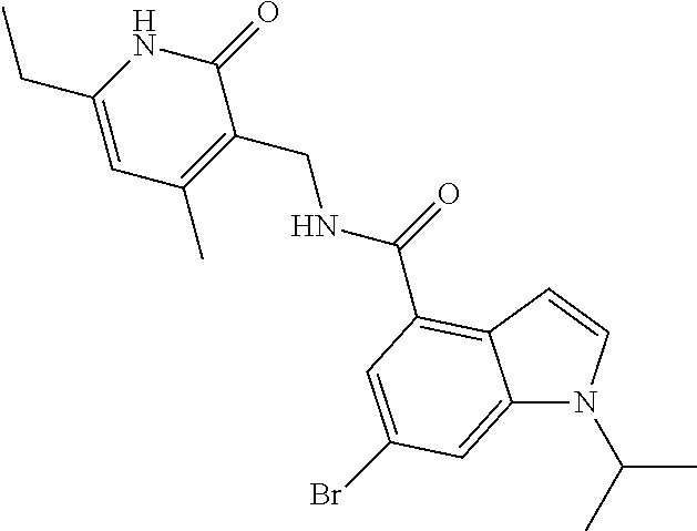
C12=CC(Br)=CC(C(=O)NCC3=C(C)C=C(CC)NC3=O)=C1C=CN2C(C)C
